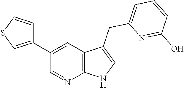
C1(C2=CSC=C2)=CC2=C(N=C1)NC=C2CC1=CC=CC(O)=N1
